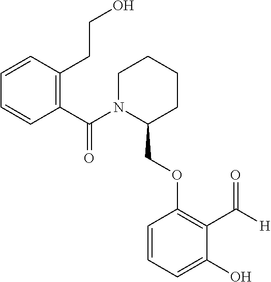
C1=CC(CCO)=C(C(N2C(COC3=C(C([H])=O)C(O)=CC=C3)CCCC2)=O)C=C1
